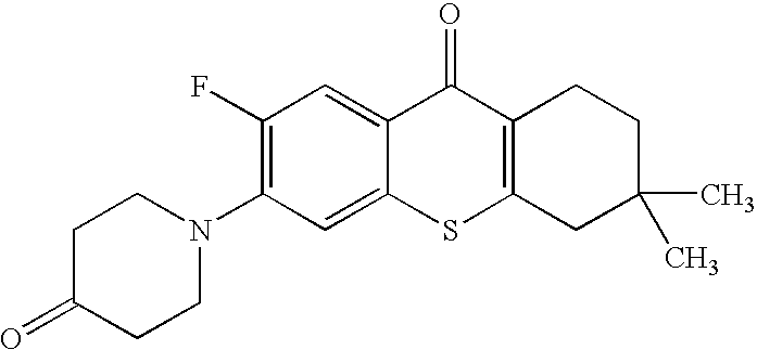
C1CN(C2=C(F)C=C3C(=C2)SC2=C(C3=O)CCC(C)(C)C2)CCC1=O
